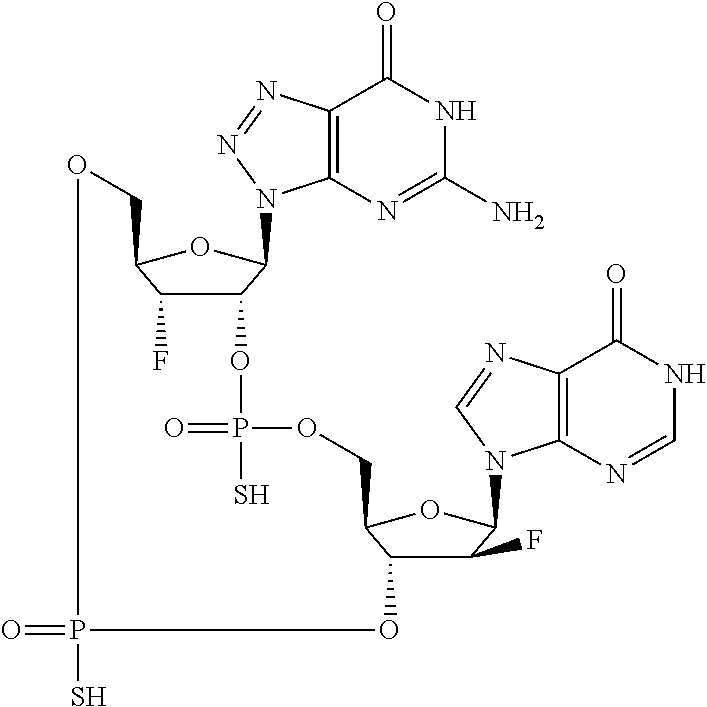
C12C(F)C(OC1N1C3=C(N=N1)C(=O)NC(N)=N3)COP(S)(=O)OC1C(F)C(N3C4=C(C(=O)NC=N4)N=C3)OC1COP(=O)(S)O2
